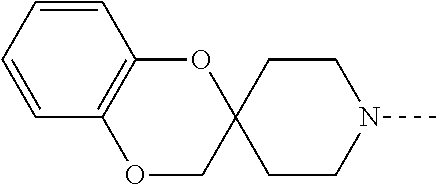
C1=CC=CC2=C1OC1(CO2)CCN(C)CC1
